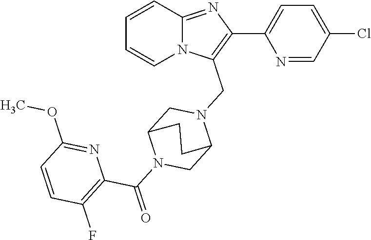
C1=CC2=NC(C3=CC=C(Cl)C=N3)=C(CN3CC4N(C(=O)C5=C(F)C=CC(OC)=N5)CC3CC4)N2C=C1
